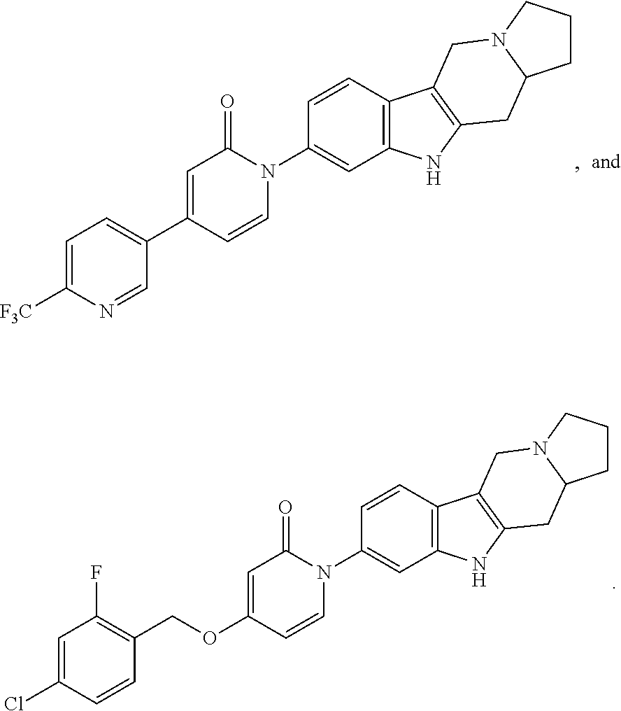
C1=C([F3C])N=CC(C2=CC(=O)N(C3=CC4=C(C=C3)C3=C(N4)CC4N(C3)CCC4)C=C2)=C1.C1=C(Cl)C=CC(COC2=CC(=O)N(C3=CC4=C(C=C3)C3=C(N4)CC4N(C3)CCC4)C=C2)=C1F
